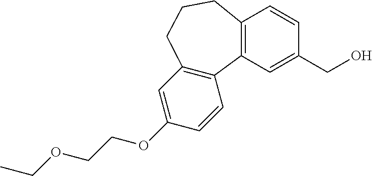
C1(OCCOCC)=CC2=C(C=C1)C1=C(CCC2)C=CC(CO)=C1
